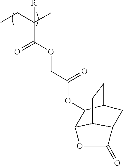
CCC(C)([R])C(=O)OCC(=O)OC1C2OC(=O)C3CC1CCC23
